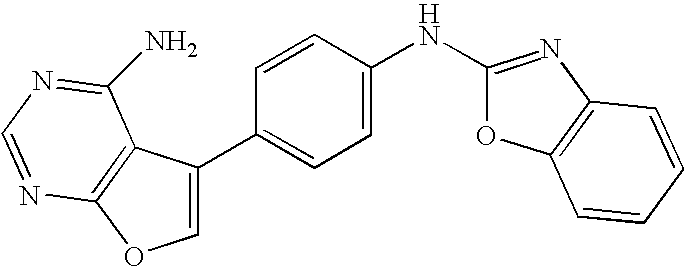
C1=C(C2=CC=C(NC3=NC4=C(O3)C=CC=C4)C=C2)C2=C(O1)N=CN=C2N
